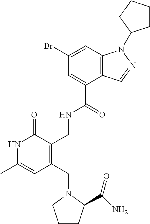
C12=C(C=C(Br)C=C1C(=O)NCC1=C(CN3CCCC3C(=O)N)C=C(C)NC1=O)N(C1CCCC1)N=C2
